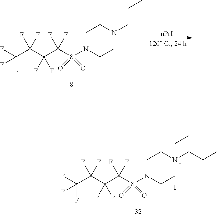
[nPrI].C(C(C(C(S(N1CCN(CCC)CC1)(=O)=O)(F)F)(F)F)(F)F)(F)(F)F.C(C(C(C(S(N1CCN(CCC)(CCC)CC1)(=O)=O)(F)F)(F)F)(F)F)(F)(F)F.[-I]
